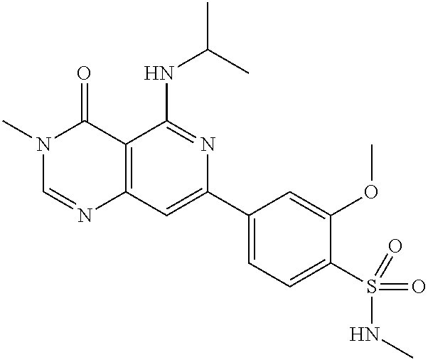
C12=C(C=C(C3=CC=C(S(NC)(=O)=O)C(OC)=C3)N=C1NC(C)C)N=CN(C)C2=O
